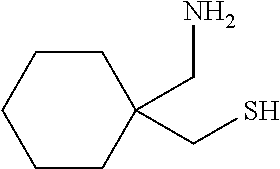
C1CCCCC1(CN)CS
